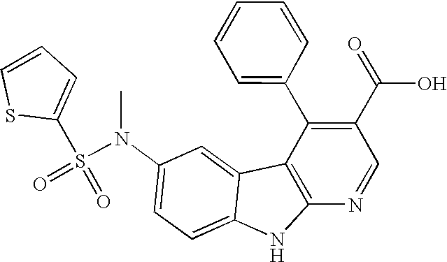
N(C1=CC=C2C(=C1)C1=C(N2)N=CC(C(O)=O)=C1C1=CC=CC=C1)(S(=O)(C1=CC=CS1)=O)C
